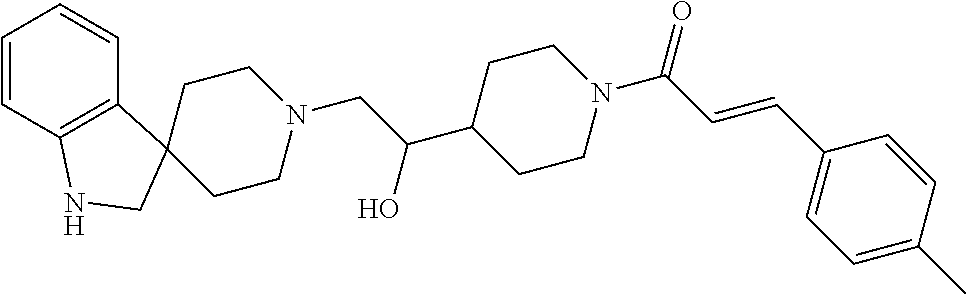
C1=CC2=C(C=C1)C1(CN2)CCN(CC(C2CCN(C(C=CC3=CC=C(C)C=C3)=O)CC2)O)CC1
